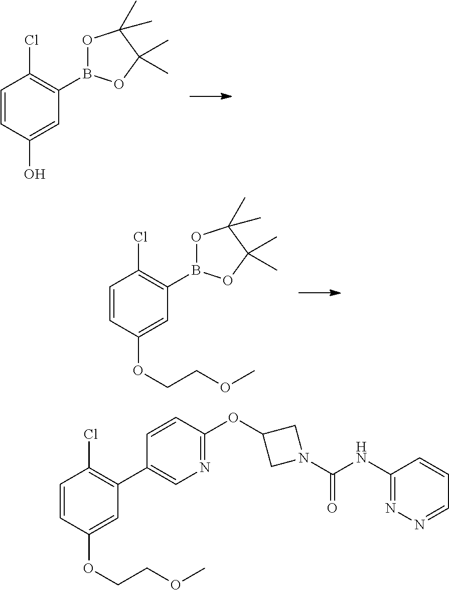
C1=CC(O)=CC(B2OC(C)(C)C(C)(C)O2)=C1Cl.C1=CC(OCCOC)=CC(B2OC(C)(C)C(C)(C)O2)=C1Cl.C1=CC(OCCOC)=CC(C2=CN=C(OC3CN(C(=O)NC4=NN=CC=C4)C3)C=C2)=C1Cl
